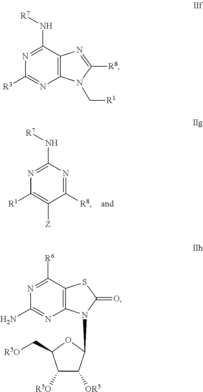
[R3]C1=NC2=C(C(N[R7])=N1)N=C([R8])N2C[R1].N1=C([R6])C2=C(N=C1N)N(C1C([OR5])C([R5O])C(C[R5O])O1)C(=O)S2.[R1]C1=C([Z])C([R8])=NC(N[R7])=N1
